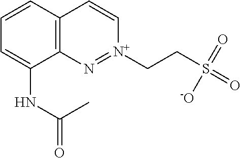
C1=CC2=C(C(NC(C)=O)=C1)N=[N+](CCS(=O)(=O)[-O])C=C2
